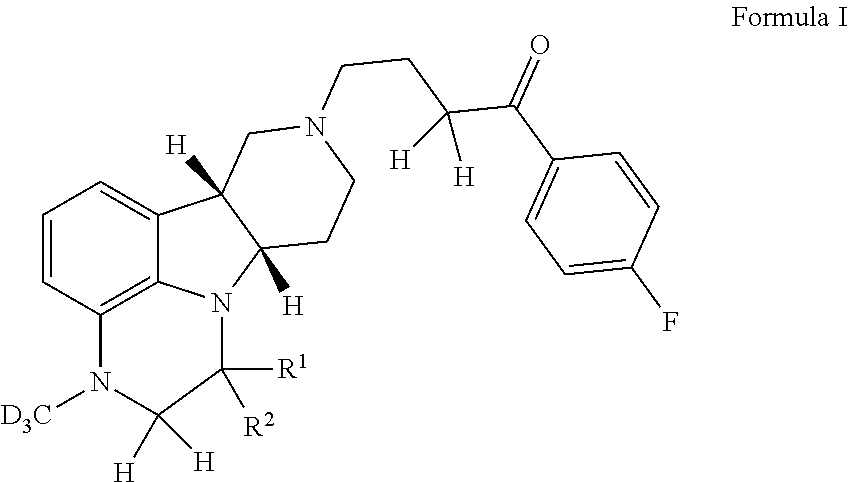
C1=CC2=C3C(=C1)C1([H])C([H])(N3C([R1])([R2])C([H])([H])N2[D3C])CCN(CCC(C(C2=CC=C(F)C=C2)=O)([H])[H])C1
